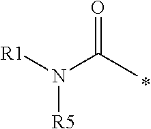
[R1]N(C(C)=O)[R5]
